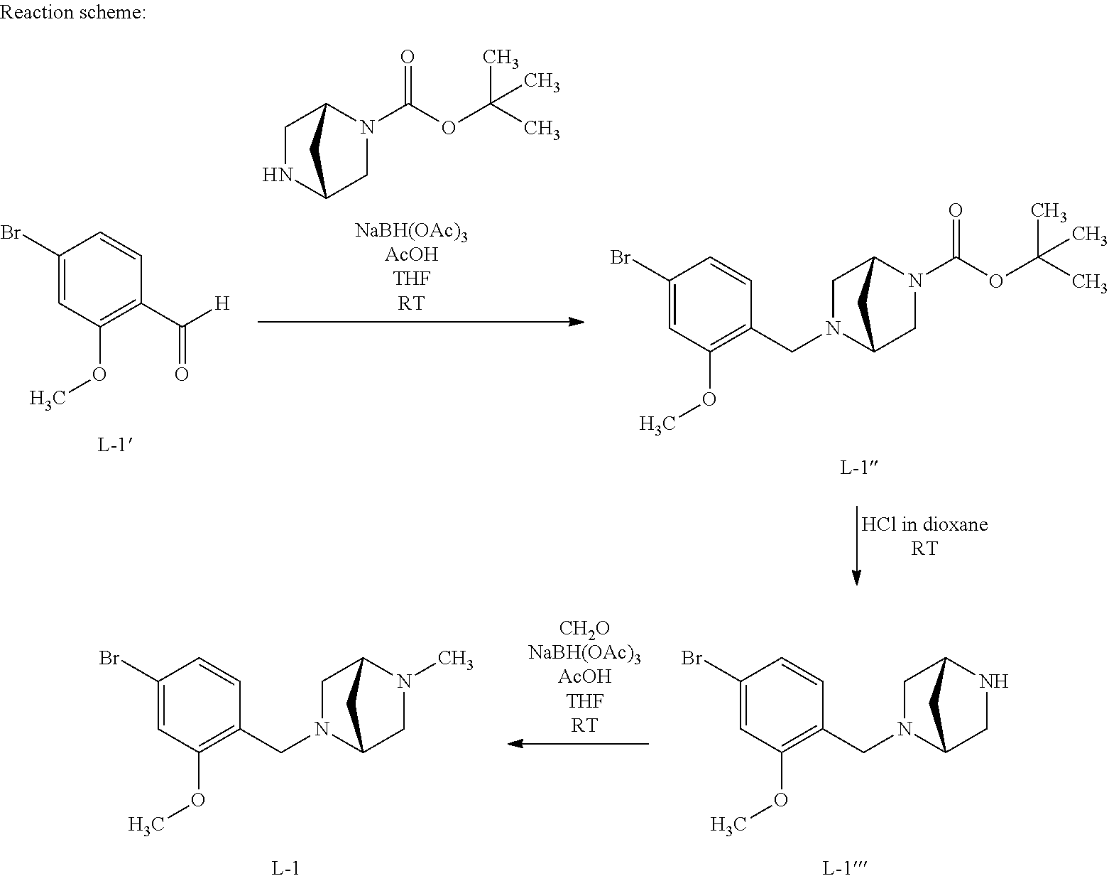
C1(Br)=CC(OC)=C(CN2CC3N(C)CC2C3)C=C1.C1(Br)=CC(OC)=C(CN2CC3NCC2C3)C=C1.C1(Br)=CC(OC)=C(C([H])=O)C=C1.C1NC2CN(C(OC(C)(C)C)=O)C1C2.C1(Br)=CC(OC)=C(CN2CC3N(C(OC(C)(C)C)=O)CC2C3)C=C1
